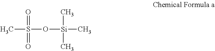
CS(=O)(=O)O[Si](C)(C)C
